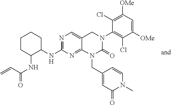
N(C1=NC=C2C(=N1)N(CC1=CC(=O)N(C)C=C1)C(=O)N(C1=C(Cl)C([OMe])=CC([OMe])=C1Cl)C2)C1CCCCC1NC(=O)C=C
